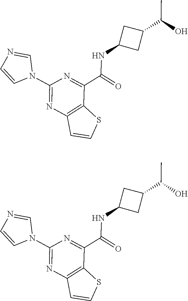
C(C)(O)C1CC(NC(C2=NC(N3C=NC=C3)=NC3=C2SC=C3)=O)C1.C(C)(O)C1CC(NC(C2=NC(N3C=NC=C3)=NC3=C2SC=C3)=O)C1
